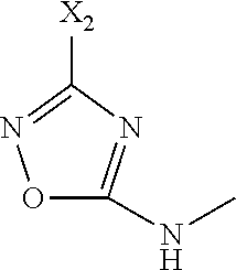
[X2]C1=NOC(NC)=N1
